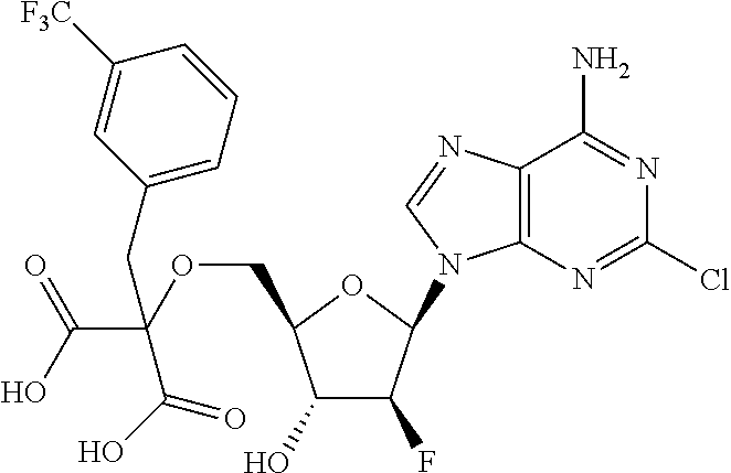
C12=C(N=CN1C1C(F)C(O)C(COC(C(O)=O)(CC3=CC=CC([F3C])=C3)C(O)=O)O1)C(N)=NC(Cl)=N2
